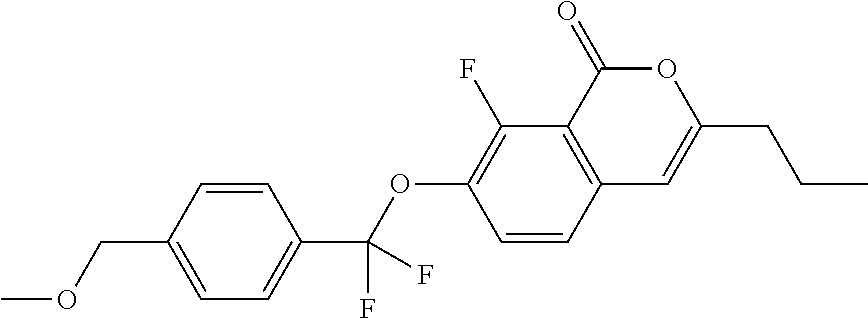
C1=CC2=C(C(F)=C1OC(C1=CC=C(COC)C=C1)(F)F)C(=O)OC(CCC)=C2
